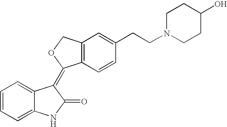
C1=C2C(=CC=C1)NC(=O)C2=C1C2=C(CO1)C=C(CCN1CCC(O)CC1)C=C2
